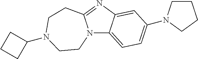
N12C3=CC=C(N4CCCC4)C=C3N=C1CCN(C1CCC1)CC2
